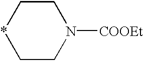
C1C*CCN1[COOEt]
